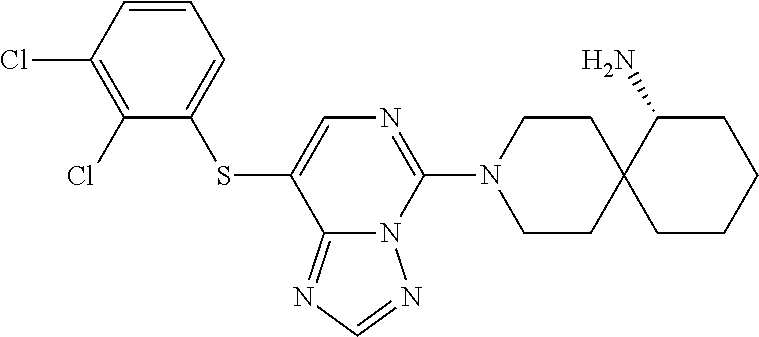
C1(Cl)=C(Cl)C=CC=C1SC1=CN=C(N2CCC3(CC2)CCCCC3N)N2C1=NC=N2
